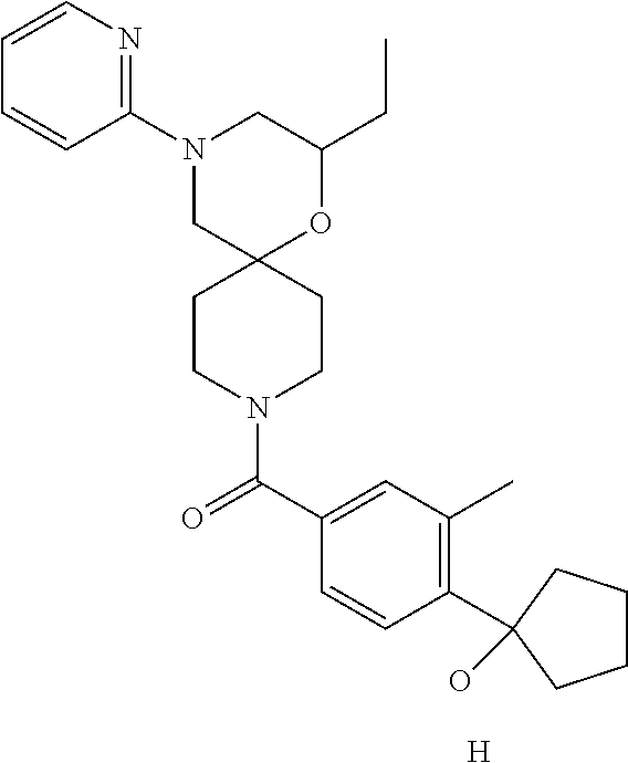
C1(CC)OC2(CN(C3=NC=CC=C3)C1)CCN(C(C1=CC(C)=C(C3(O)CCCC3)C=C1)=O)CC2.[H]
